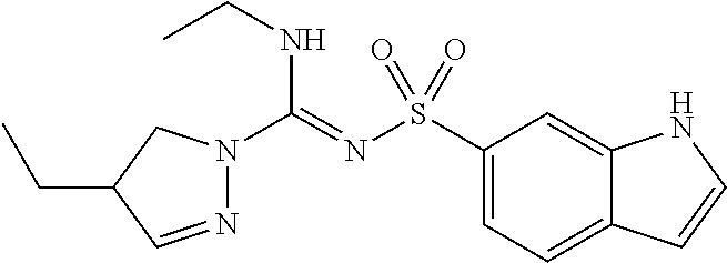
N1=CC(CC)CN1C(=NS(C1=CC=C2C(=C1)NC=C2)(=O)=O)NCC
